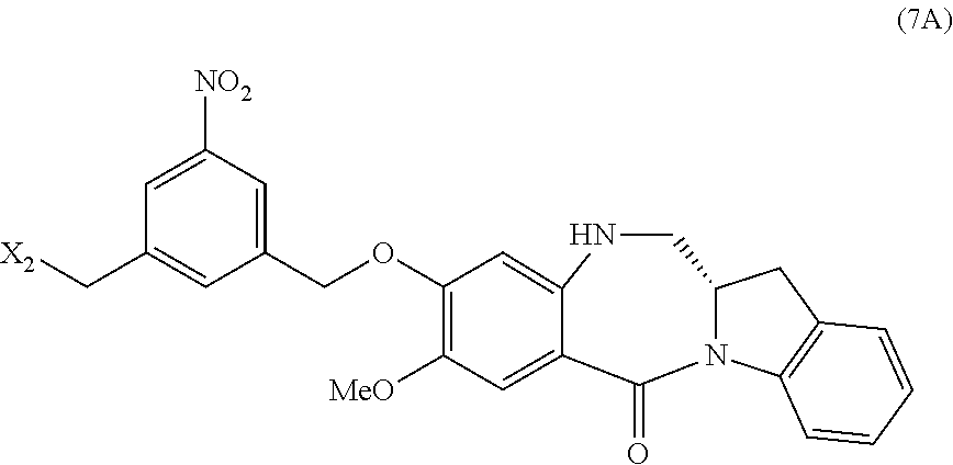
C(C1=CC([NO2])=CC(C[X2])=C1)OC1=C([MeO])C=C2C(=O)N3C(CNC2=C1)CC1=C3C=CC=C1
